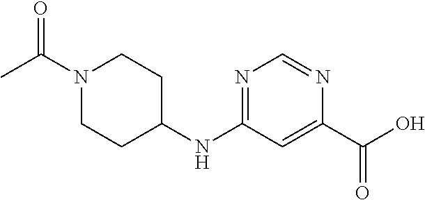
N1=C(NC2CCN(C(C)=O)CC2)C=C(C(=O)O)N=C1
